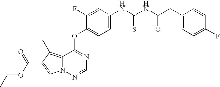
C1=C(F)C(OC2=NC=NN3C2=C(C)C(C(OCC)=O)=C3)=CC=C1NC(NC(CC1=CC=C(F)C=C1)=O)=S
